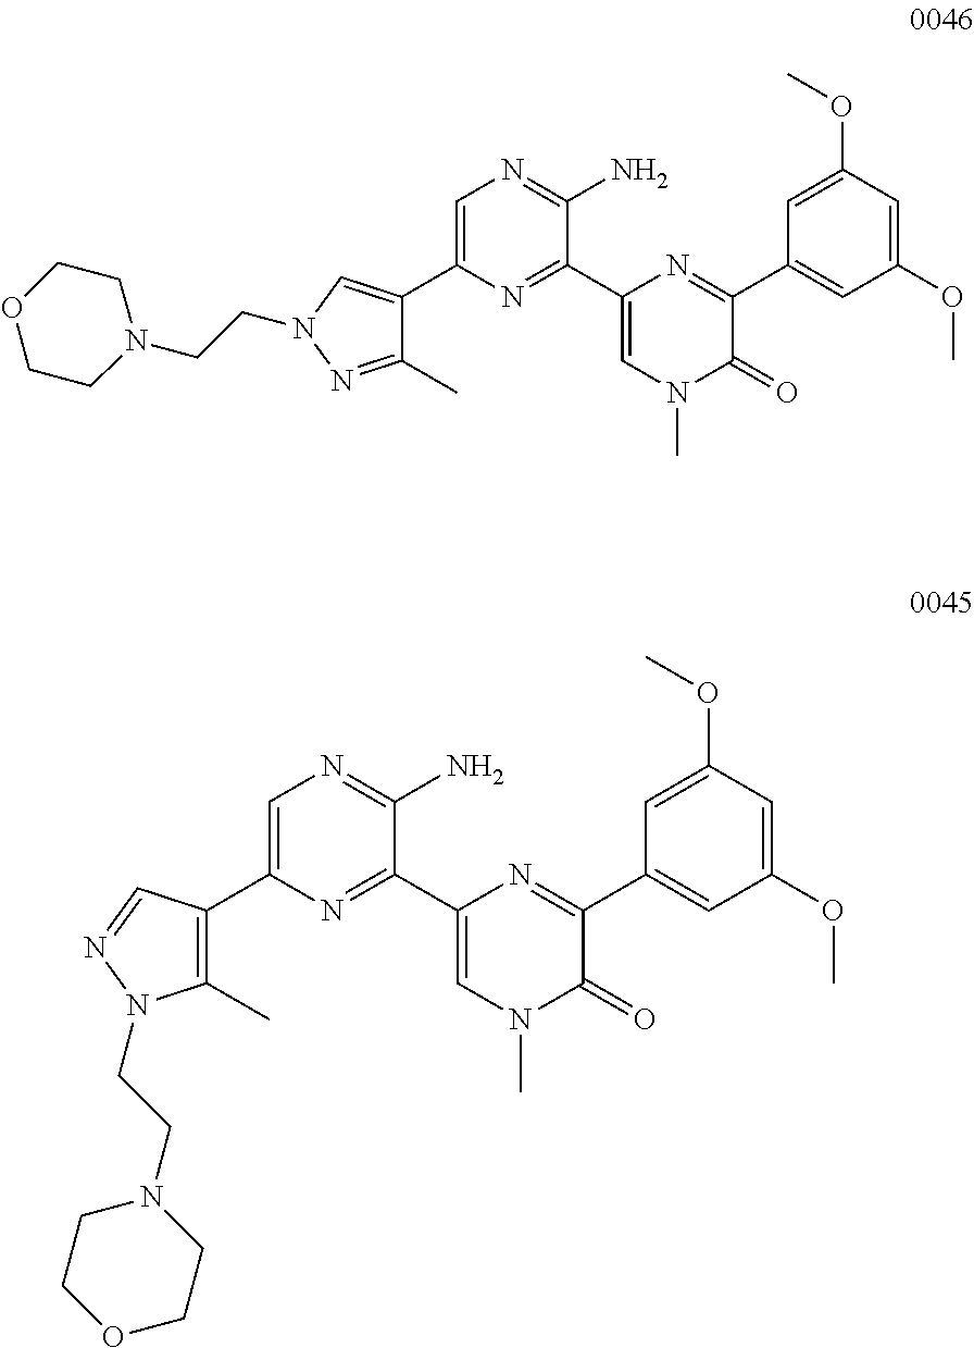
C1(C)=NN(CCN2CCOCC2)C=C1C1=CN=C(N)C(C2=CN(C)C(=O)C(C3=CC(OC)=CC(OC)=C3)=N2)=N1.C1(C)=C(C2=CN=C(N)C(C3=CN(C)C(=O)C(C4=CC(OC)=CC(OC)=C4)=N3)=N2)C=NN1CCN1CCOCC1
